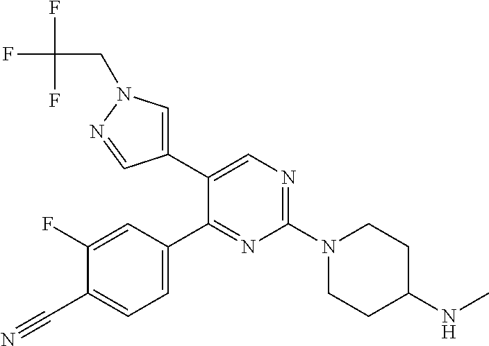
N1=C(N2CCC(NC)CC2)N=C(C2=CC=C(C#N)C(F)=C2)C(C2=CN(CC(F)(F)F)N=C2)=C1
